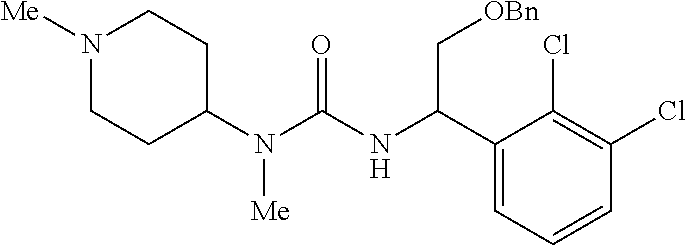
N1([Me])CCC(N(C(NC(C2=CC=CC(Cl)=C2Cl)C[OBn])=O)[Me])CC1
